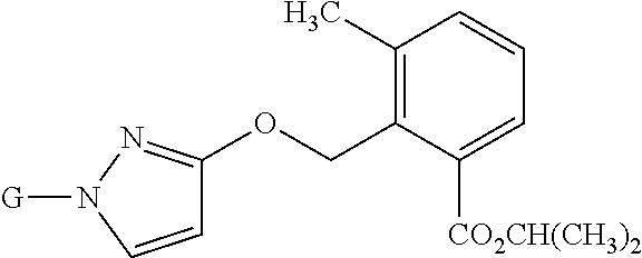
C1=CN([G])N=C1OCC1=C(C)C=CC=C1[CO2CH(CH3)2]
